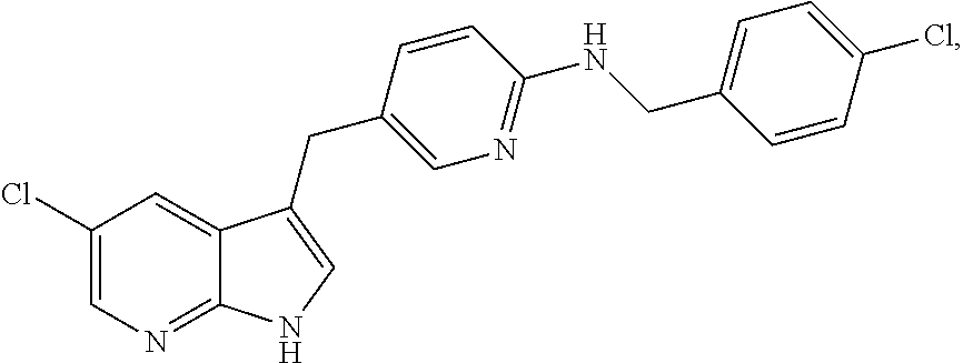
C1(Cl)=CN=C2C(=C1)C(CC1=CN=C(NCC3=CC=C(Cl)C=C3)C=C1)=CN2
